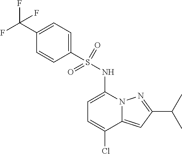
C(C1=NN2C(=C1)C(Cl)=CC=C2NS(C1=CC=C(C(F)(F)F)C=C1)(=O)=O)(C)C
